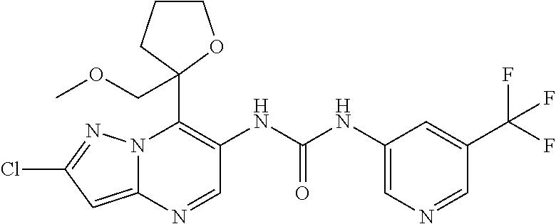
N12C(=CC(Cl)=N1)N=CC(NC(NC1=CN=CC(C(F)(F)F)=C1)=O)=C2C1(COC)OCCC1
